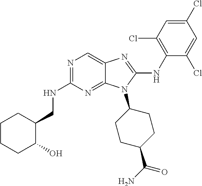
N1=C(NCC2CCCCC2O)N=C2C(=C1)N=C(NC1=C(Cl)C=C(Cl)C=C1Cl)N2C1CCC(C(N)=O)CC1
